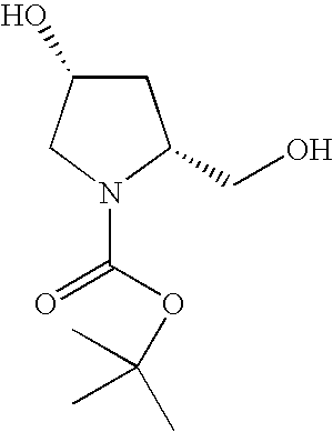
C1C(O)CN(C(OC(C)(C)C)=O)C1CO
